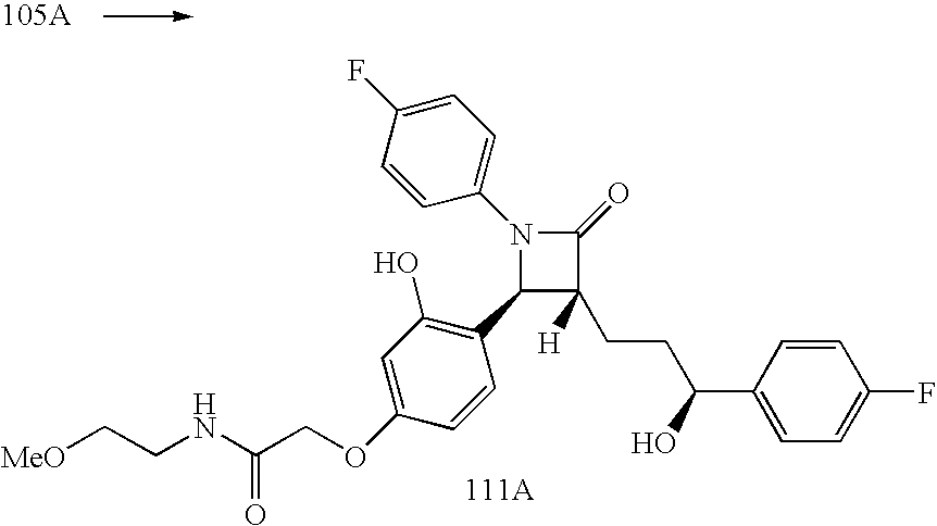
[MeO]CCNC(COC1=CC(O)=C(C2C(CCC(C3=CC=C(F)C=C3)O)([H])C(=O)N2C2=CC=C(F)C=C2)C=C1)=O
